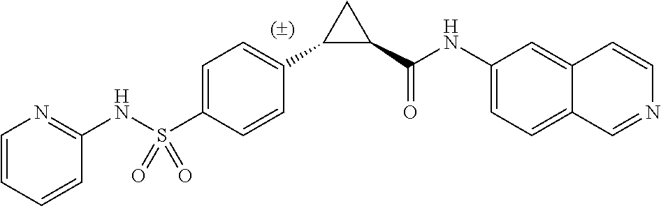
C1(C(NC2=CC=C3C=NC=CC3=C2)=O)CC1C1=CC=C(S(NC2=NC=CC=C2)(=O)=O)C=C1
